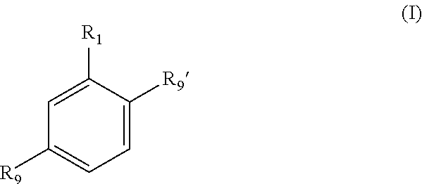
C1=C([R1])C([R9])=CC=C1[R9]
